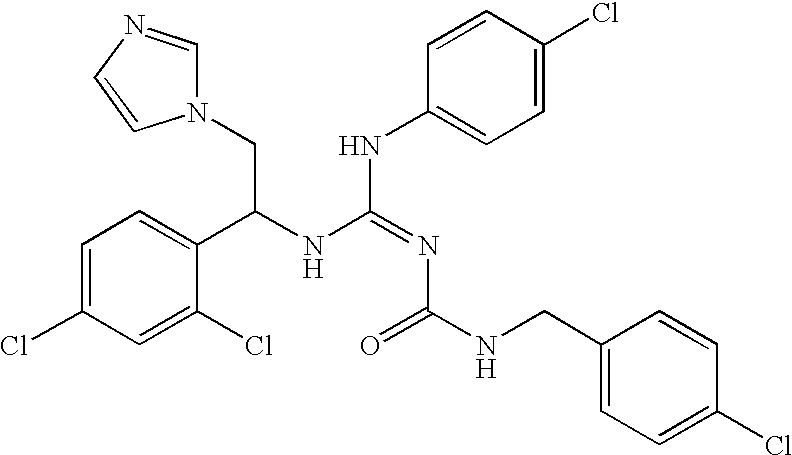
N1(CC(NC(=NC(NCC2=CC=C(Cl)C=C2)=O)NC2=CC=C(Cl)C=C2)C2=CC=C(Cl)C=C2Cl)C=NC=C1
